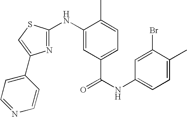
C1=C(Br)C(C)=CC=C1NC(=O)C1=CC=C(C)C(NC2=NC(C3=CC=NC=C3)=CS2)=C1
